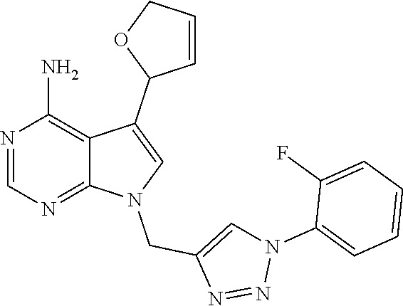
N1=CN=C2C(=C1N)C(C1C=CCO1)=CN2CC1=CN(C2=CC=CC=C2F)N=N1
